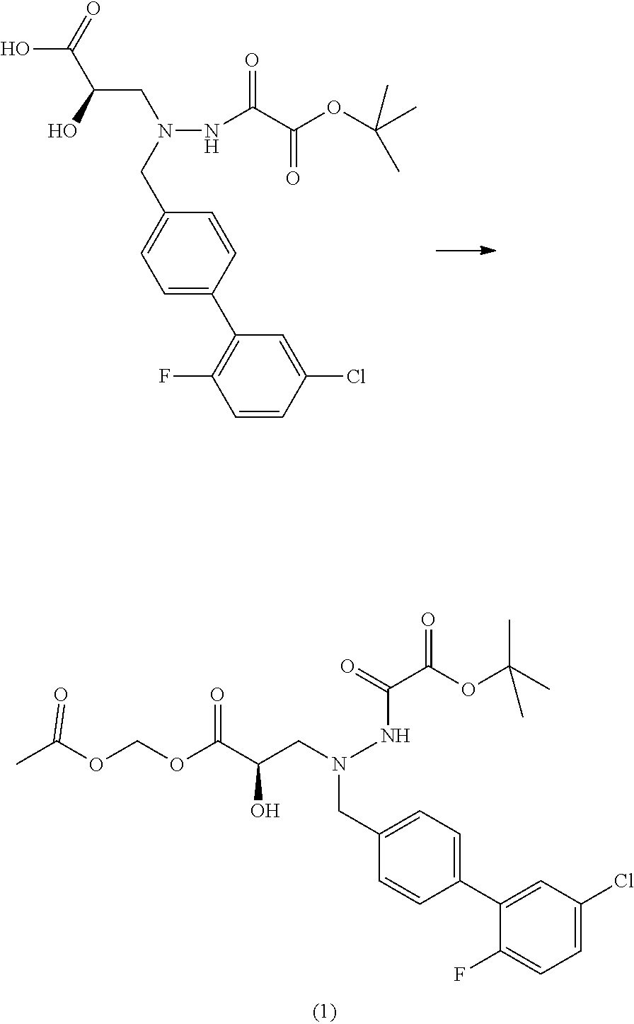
C1=CC(Cl)=CC(C2=CC=C(CN(NC(C(=O)OC(C)(C)C)=O)CC(O)C(O)=O)C=C2)=C1F.C1=C(Cl)C=C(C2=CC=C(CN(NC(=O)C(OC(C)(C)C)=O)CC(C(OCOC(C)=O)=O)O)C=C2)C(F)=C1
